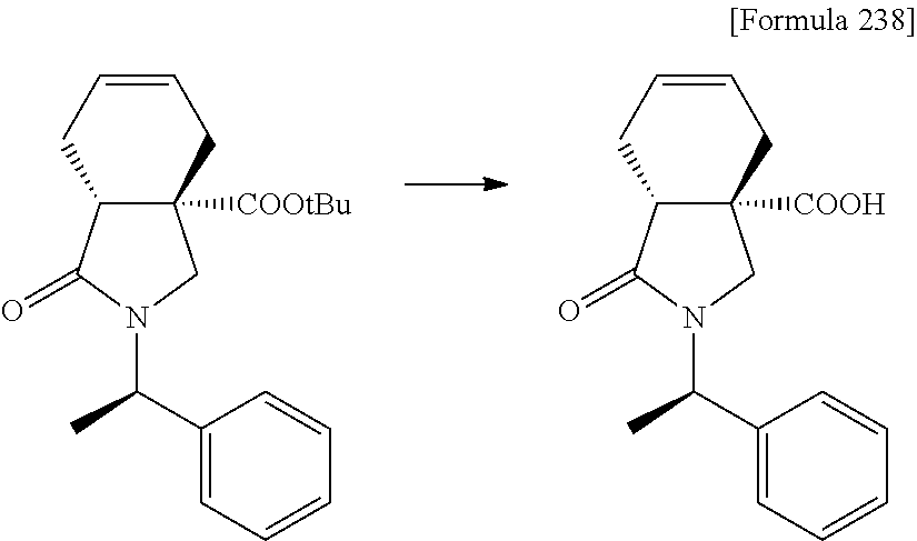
C1(C(C)N2CC3([COOtBu])C(C2=O)CC=CC3)=CC=CC=C1.C1(C(C)N2CC3([COOH])C(C2=O)CC=CC3)=CC=CC=C1
